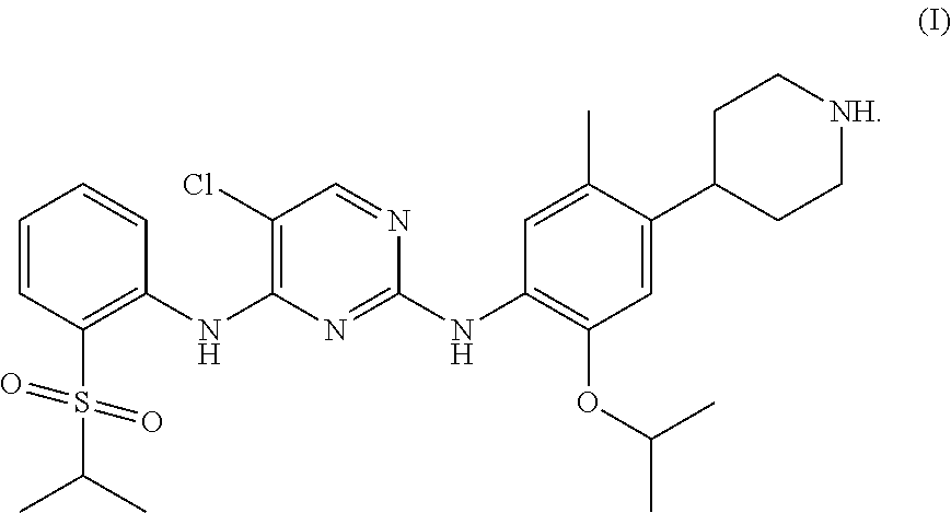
C1(Cl)=C(NC2=C(S(C(C)C)(=O)=O)C=CC=C2)N=C(NC2=C(OC(C)C)C=C(C3CC[NH]CC3)C(C)=C2)N=C1
